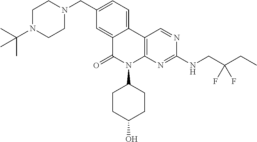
C1CN(CC2=CC=C3C(=C2)C(=O)N(C2CCC(O)CC2)C2=C3C=NC(NCC(CC)(F)F)=N2)CCN1C(C)(C)C
